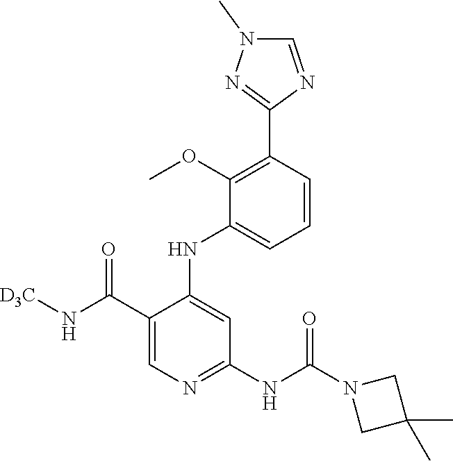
C1=CC(C2=NN(C)C=N2)=C(OC)C(NC2=CC(NC(=O)N3CC(C)(C)C3)=NC=C2C(=O)N[D3C])=C1
